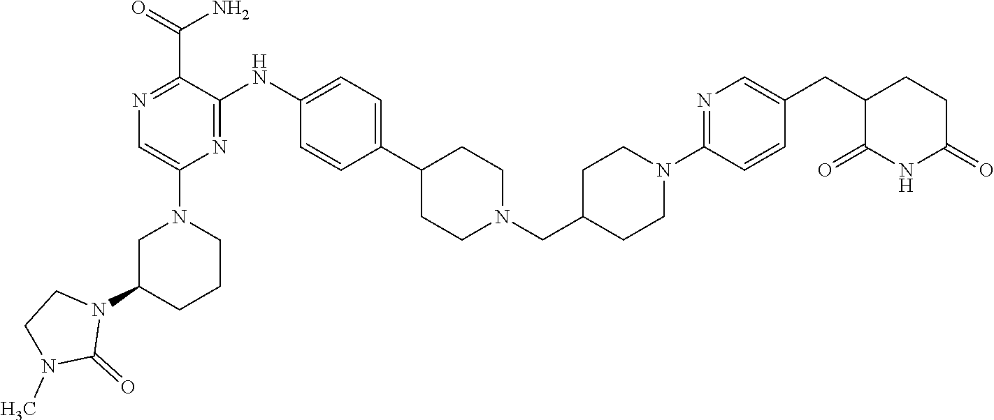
N1(C2CN(C3=CN=C(C(=O)N)C(NC4=CC=C(C5CCN(CC6CCN(C7=NC=C(CC8CCC(=O)NC8=O)C=C7)CC6)CC5)C=C4)=N3)CCC2)CCN(C)C1=O
